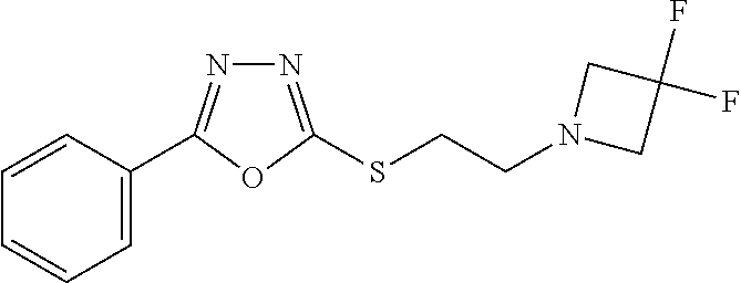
C1=C(C2=NN=C(SCCN3CC(F)(F)C3)O2)C=CC=C1
